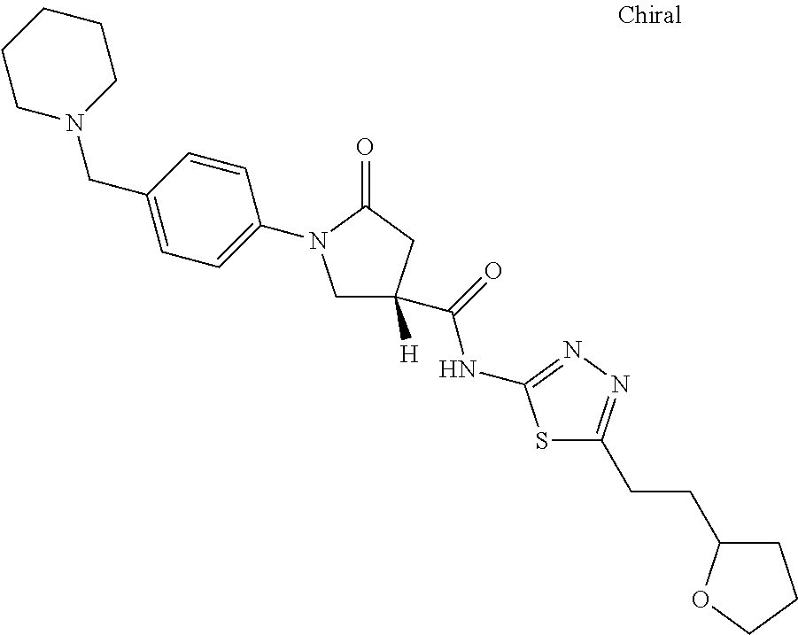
C1N(CC2=CC=C(N3CC([H])(C(=O)NC4=NN=C(CCC5CCCO5)S4)CC3=O)C=C2)CCCC1
